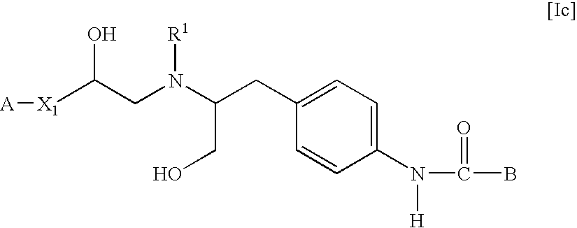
C1(N(C(B)=O)[H])=CC=C(CC(N(CC([X1][A])O)[R1])CO)C=C1
